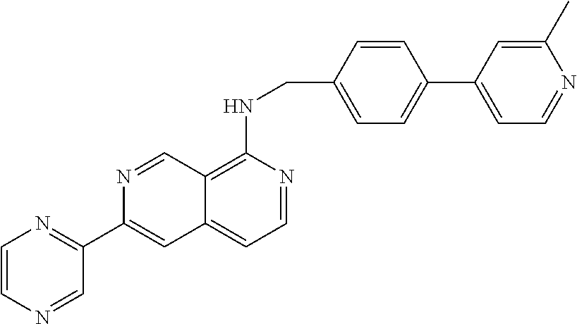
C1=CN=CC(C2=CC3=CC=NC(NCC4=CC=C(C5=CC=NC(C)=C5)C=C4)=C3C=N2)=N1
